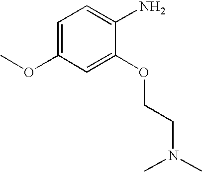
C1=C(OC)C=C(OCCN(C)C)C(N)=C1
